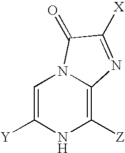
C1=C([Y])NC([Z])=C2N1C(=O)C([X])=N2
